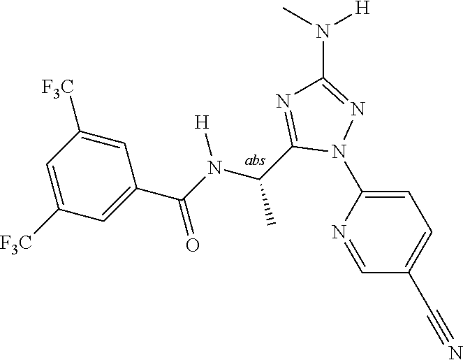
C1=NC(N2N=C(N([H])C)N=C2C(C)N([H])C(=O)C2=CC([F3C])=CC([F3C])=C2)=CC=C1C#N
